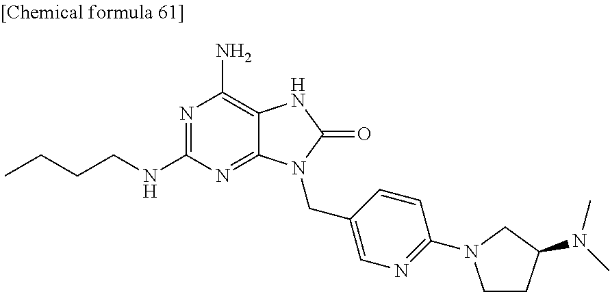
N1=C(NCCCC)N=C2C(=C1N)NC(=O)N2CC1=CN=C(N2CCC(N(C)C)C2)C=C1
